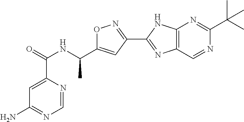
C1=NC(C(=O)NC(C2=CC(C3=NC4=C(N3)N=C(C(C)(C)C)N=C4)=NO2)C)=CC(N)=N1
